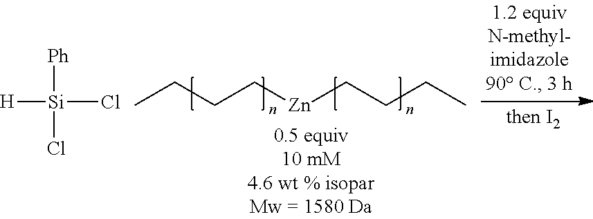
CCCC[Zn]CCCC.[H][Si](Cl)([Ph])Cl
